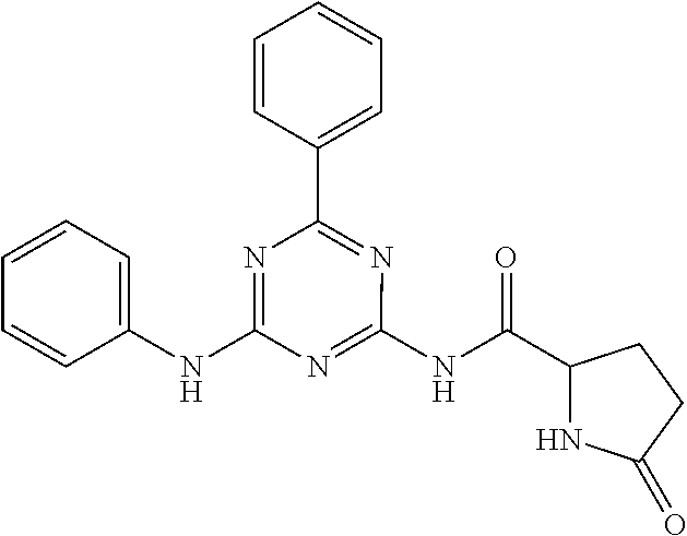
C1(NC2=CC=CC=C2)=NC(C2=CC=CC=C2)=NC(NC(C2NC(=O)CC2)=O)=N1
